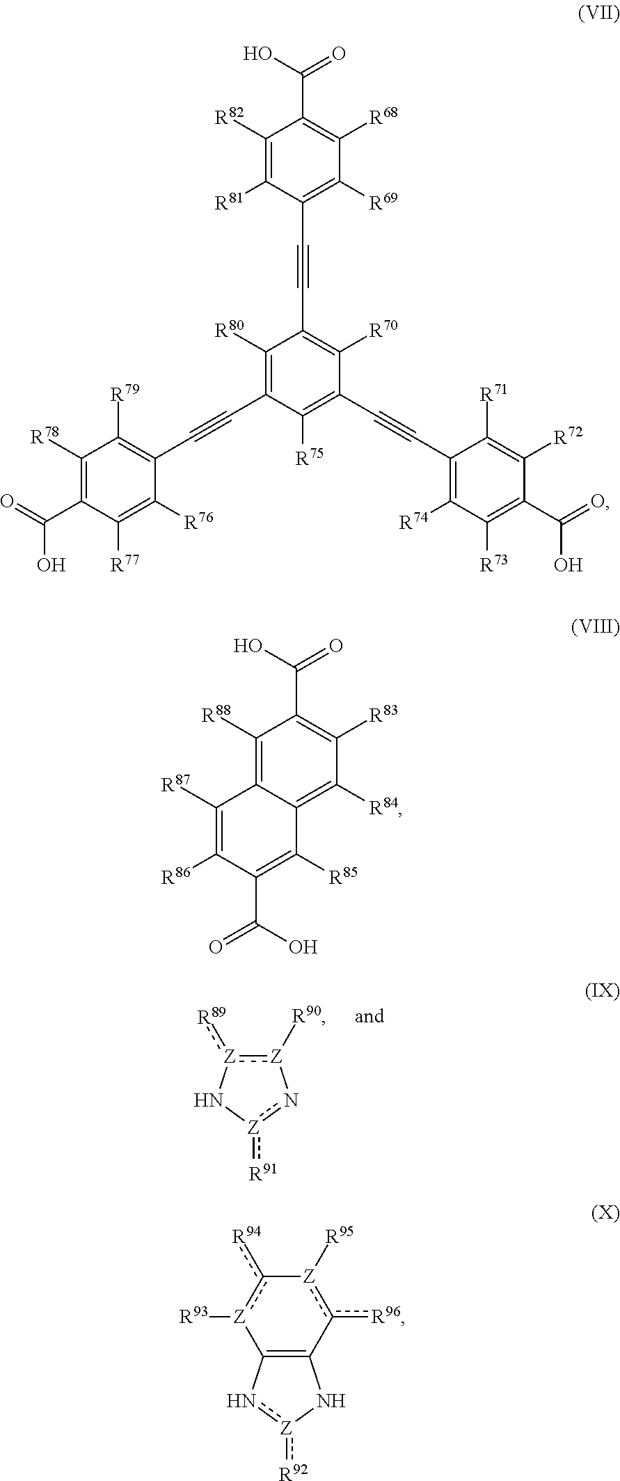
[Z]1([R90]):[Z](:[R89])N[Z](:[R91])n-1.C1([R80])=C(C#CC2=C([R79])C([R78])=C(C(O)=O)C([R77])=C2[R76])C([R75])=C(C#CC2=C([R74])C([R73])=C(C(O)=O)C([R72])=C2[R71])C([R70])=C1C#CC1=C([R69])C([R68])=C(C(O)=O)C([R82])=C1[R81].C1([R88])=C2C(=C([R84])C([R83])=C1C(=O)O)C([R85])=C(C(=O)O)C([R86])=C2[R87].C12=C(c([R96])[Z]([R95])-c([R94])[Z]1[R93])N[Z](:[R92])n2
